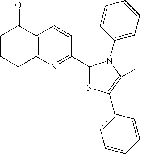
C1CCC2=C(C1=O)C=CC(C1=NC(C3=CC=CC=C3)=C(F)N1C1=CC=CC=C1)=N2
